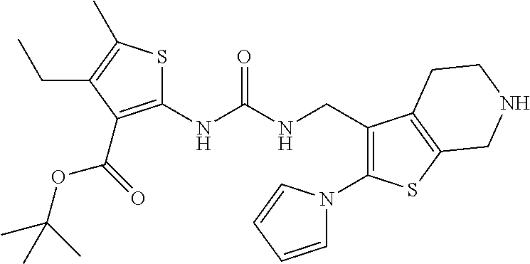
C1(NC(NCC2=C(N3C=CC=C3)SC3=C2CCNC3)=O)=C(C(OC(C)(C)C)=O)C(CC)=C(C)S1
